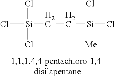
Cl[Si](CC[Si](Cl)(Cl)[Me])(Cl)Cl
